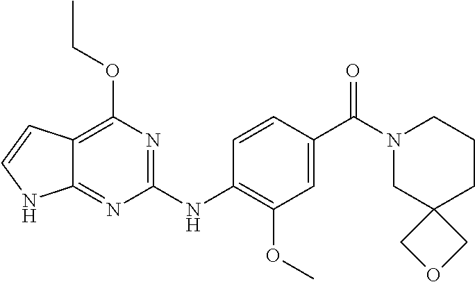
C12=NC(NC3=C(OC)C=C(C(N4CC5(CCC4)COC5)=O)C=C3)=NC(OCC)=C1C=CN2
